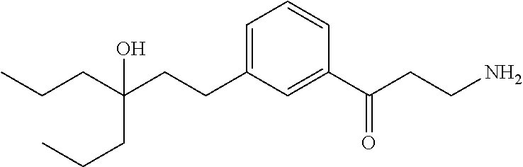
C1=C(CCC(CCC)(CCC)O)C=C(C(CCN)=O)C=C1
